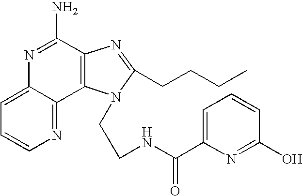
C12=CC=CN=C1C1=C(C(N)=N2)N=C(CCCC)N1CCNC(C1=CC=CC(O)=N1)=O
